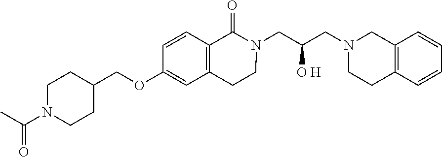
C12=C(C=CC=C1)CCN(CC(CN1C(=O)C3=C(CC1)C=C(OCC1CCN(C(=O)C)CC1)C=C3)[O H])C2
